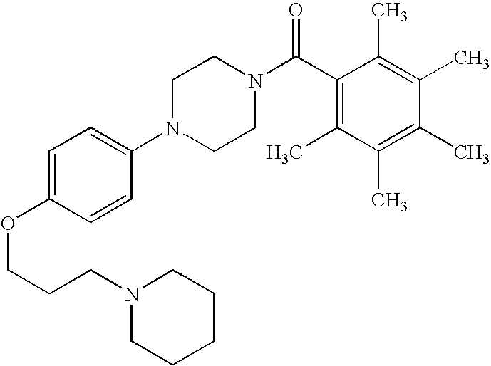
C(COC1=CC=C(N2CCN(C(C3=C(C)C(C)=C(C)C(C)=C3C)=O)CC2)C=C1)CN1CCCCC1
